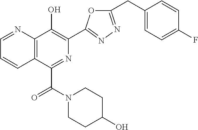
C1=NC2=C(C=C1)C(C(N1CCC(O)CC1)=O)=NC(C1=NN=C(CC3=CC=C(F)C=C3)O1)=C2O
